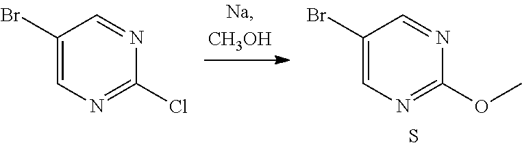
C1(Br)=CN=C(Cl)N=C1.C1(Br)=CN=C(OC)N=C1.S
